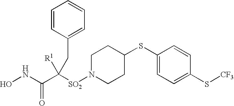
C1(SC2CCN([SO2]C(C(NO)=O)([R1])CC3=CC=CC=C3)CC2)=CC=C(S[CF3])C=C1
